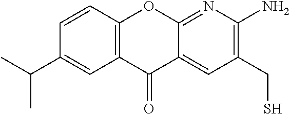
C12=C(C(=O)C3=CC(CS)=C(N)N=C3O1)C=C(C(C)C)C=C2
